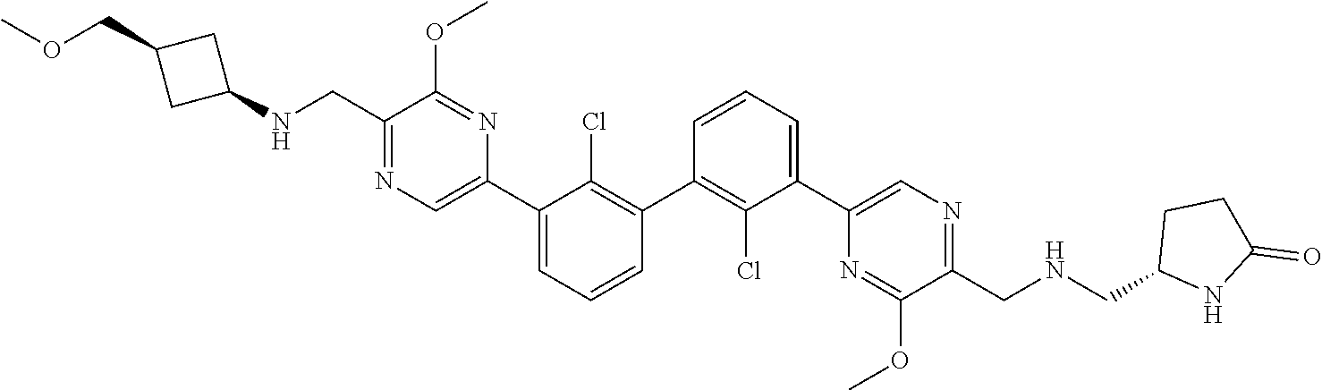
C1(C2=C(Cl)C(C3=CN=C(CNC4CC(COC)C4)C(OC)=N3)=CC=C2)=C(Cl)C(C2=CN=C(CNCC3NC(=O)CC3)C(OC)=N2)=CC=C1
